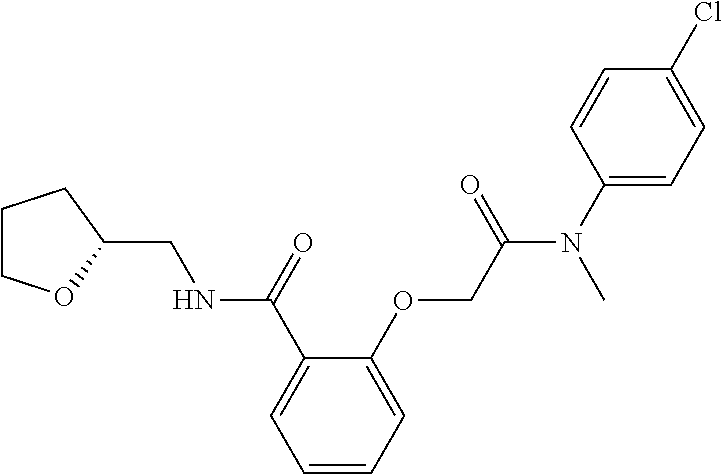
C1=CC=C(OCC(=O)N(C2=CC=C(Cl)C=C2)C)C(C(=O)NCC2OCCC2)=C1
